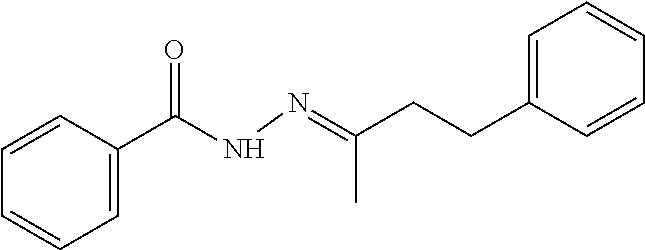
C(NN=C(CCC1=CC=CC=C1)C)(=O)C1=CC=CC=C1
